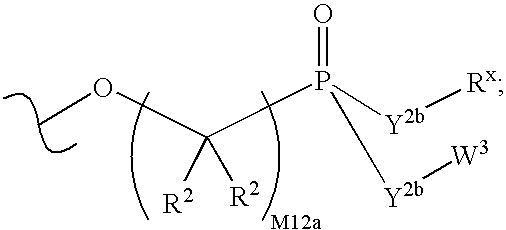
COC(P([Y2b][Rx])(=O)[Y2b][W3])([R2])[R2]
